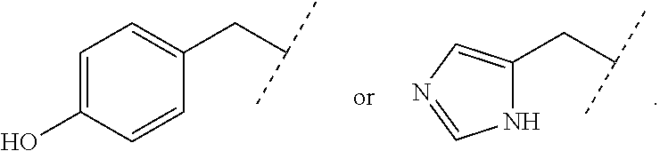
C1=C(CC(C)C)NC=N1.C1=C(O)C=CC(CC(C)C)=C1
